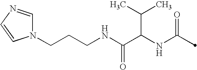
C(C(NC(=O)C)C(C)C)(=O)NCCCN1C=NC=C1
